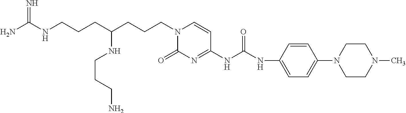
NC(NCCCC(CCCN1C(=O)N=C(NC(NC2=CC=C(N3CCN(C)CC3)C=C2)=O)C=C1)NCCCN)=N
